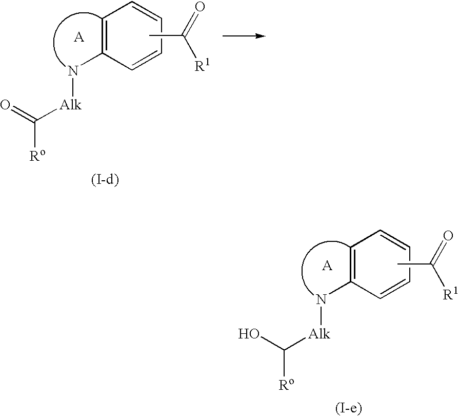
C1=C(N[Alk]C(O)[Ro])C=CC=C1.CC(=O)[R1].C1=C(N[Alk]C(=O)[Ro])C=CC=C1.CC(=O)[R1]
